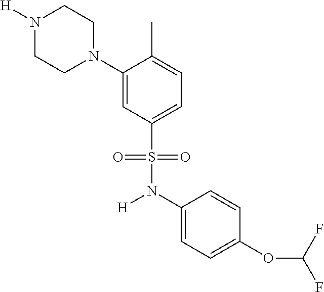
N1([H])CCN(C2=CC(S(N([H])C3=CC=C(OC(F)F)C=C3)(=O)=O)=CC=C2C)CC1
